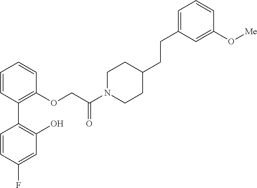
C1=CC(C2=C(O)C=C(F)C=C2)=C(OCC(N2CCC(CCC3=CC=CC(O[Me])=C3)CC2)=O)C=C1
